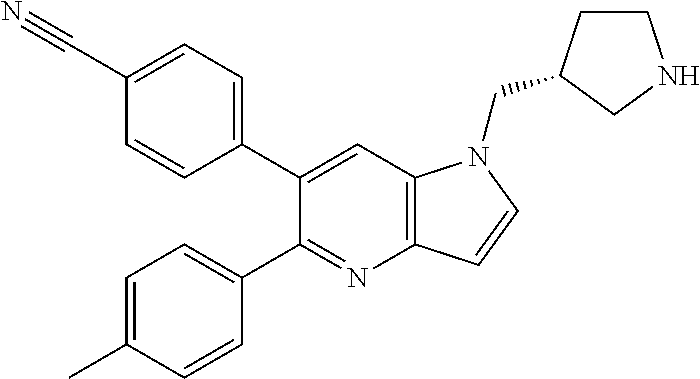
C1(C2=CC=C(C#N)C=C2)=CC2=C(N=C1C1=CC=C(C)C=C1)C=CN2CC1CCNC1
